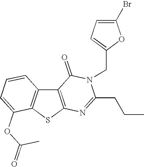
C12=C(SC3=C1C=CC=C3OC(C)=O)N=C(CCC)N(CC1=CC=C(Br)O1)C2=O
